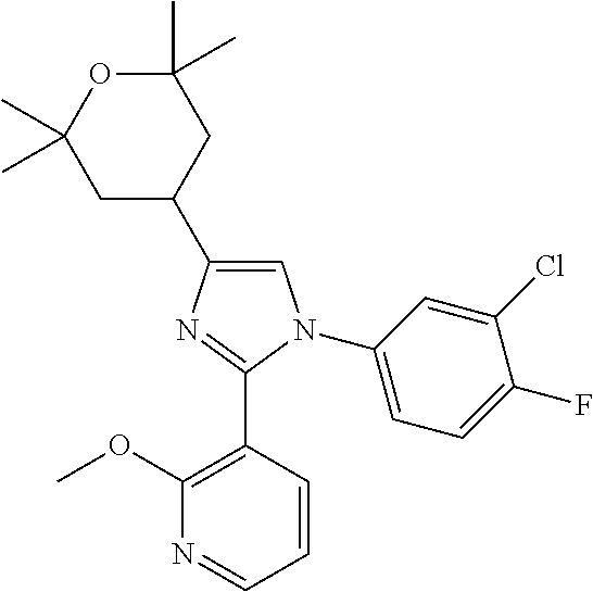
C1=C(C2CC(C)(C)OC(C)(C)C2)N=C(C2=C(OC)N=CC=C2)N1C1=CC=C(F)C(Cl)=C1
